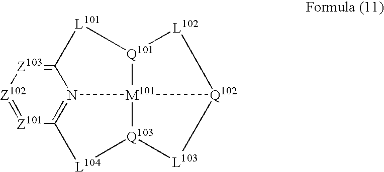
[Z101]1=[Z102][Z103]=C2N3=C1[L104][Q103]1[M101]34[Q102]([L102][Q101]4[L101]2)[L103]1
